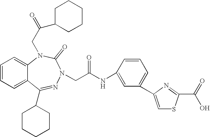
C1=CC=C2C(=C1)N(CC(C1CCCCC1)=O)C(=O)N(CC(NC1=CC(C3=CSC(C(=O)O)=N3)=CC=C1)=O)N=C2C1CCCCC1
